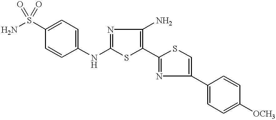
NS(C1=CC=C(NC2=NC(N)=C(C3=NC(C4=CC=C([OCH3])C=C4)=CS3)S2)C=C1)(=O)=O
